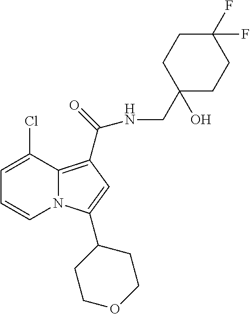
C1=C(Cl)C2=C(C(=O)NCC3(O)CCC(F)(F)CC3)C=C(C3CCOCC3)N2C=C1
